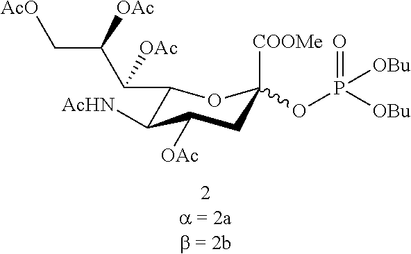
C1(C(C(C[AcO])[OAc])[OAc])C([AcHN])C([OAc])CC([COOMe])(OP(=O)([OBu])[OBu])O1
